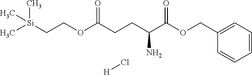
C[Si](CCOC(CCC(C(OCC1=CC=CC=C1)=O)N)=O)(C)C.Cl[H]
